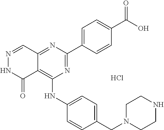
N1=CC2=NC(C3=CC=C(C(O)=O)C=C3)=NC(NC3=CC=C(CN4CCNCC4)C=C3)=C2C(=O)N1.Cl
